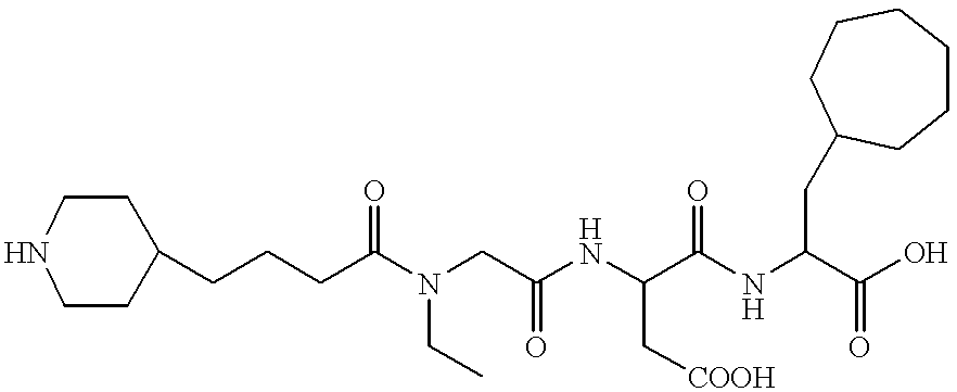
C1(CCCC(N(CC(NC(C(NC(C(O)=O)CC2CCCCCC2)=O)C[COOH])=O)CC)=O)CCNCC1
